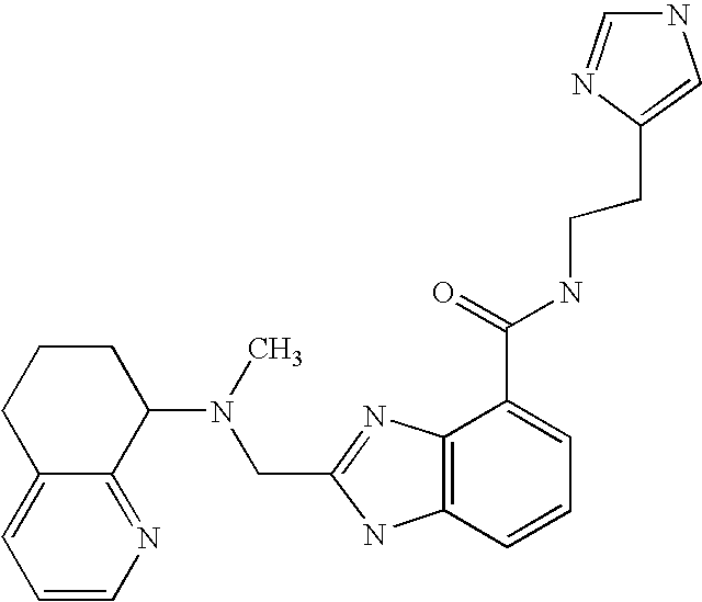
C1=CN=C2C(=C1)CCCC2N(CC1=NC2=C(N1)C=CC=C2C(=O)NCCC1=CNC=N1)C
